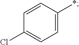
ClC1=CC=C(*)C=C1
